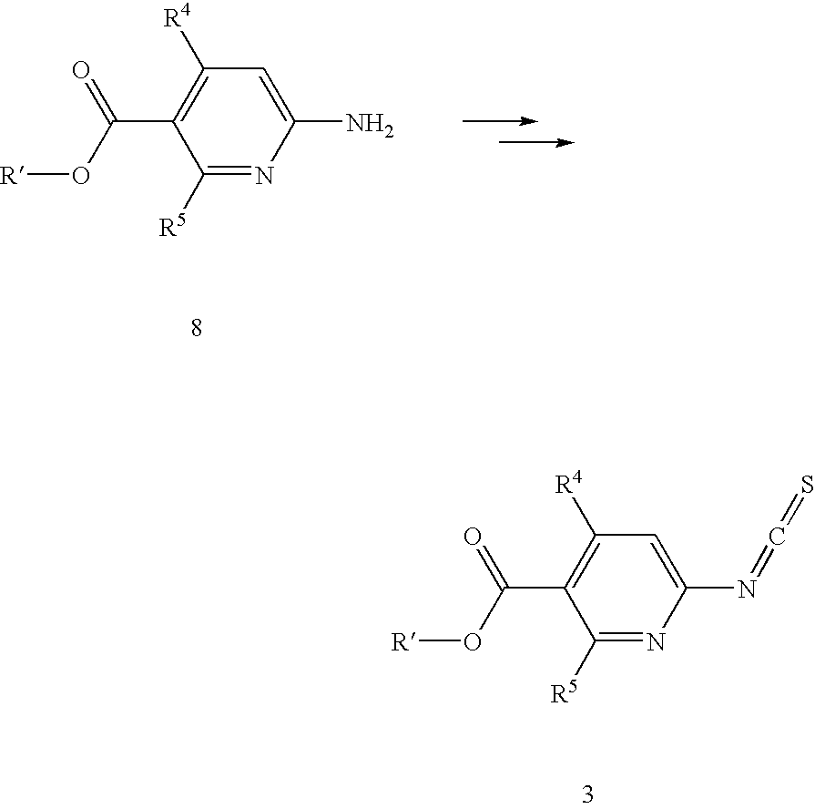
C1([R5])=NC(N)=CC([R4])=C1C(O[R])=O.C1([R5])=NC(N=C=S)=CC([R4])=C1C(O[R])=O
